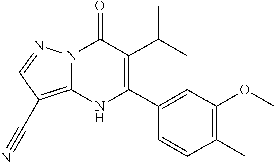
N12C(=C(C#N)C=N1)NC(C1=CC(OC)=C(C)C=C1)=C(C(C)C)C2=O
